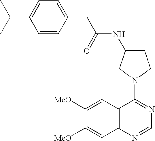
C1(N2CC(NC(CC3=CC=C(C(C)C)C=C3)=O)CC2)=NC=NC2=C1C=C([MeO])C([MeO])=C2
